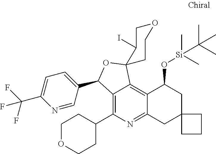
C12=C(C3CCOCC3)N=C3C(=C1C1(OC2C2=CC=C(C(F)(F)F)N=C2)C(I)COCC1)C(O[Si](C(C)(C)C)(C)C)CC1(C3)CCC1
